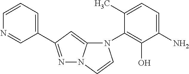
C1=CC=C(C2=NN3C(=C2)N(C2=C(O)C(N)=CC=C2C)C=C3)C=N1
